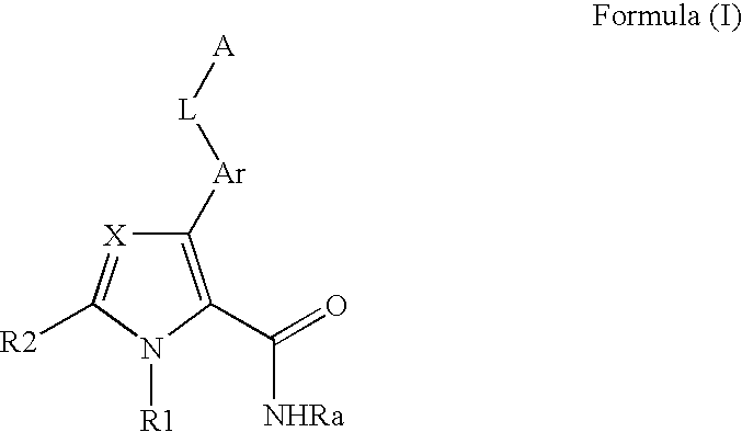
C1([Ar][L][A])=C(C(=O)[NHRa])N([R1])C([R2])=[X]1
